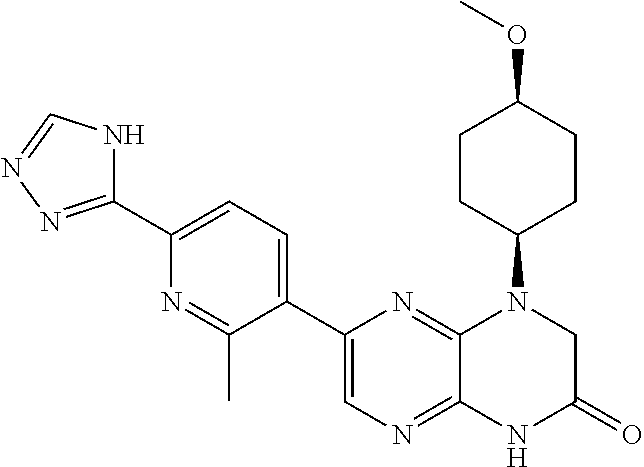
C1(C2=CC=C(C3=CN=C4C(=N3)N(C3CCC(OC)CC3)CC(=O)N4)C(C)=N2)=NN=CN1
